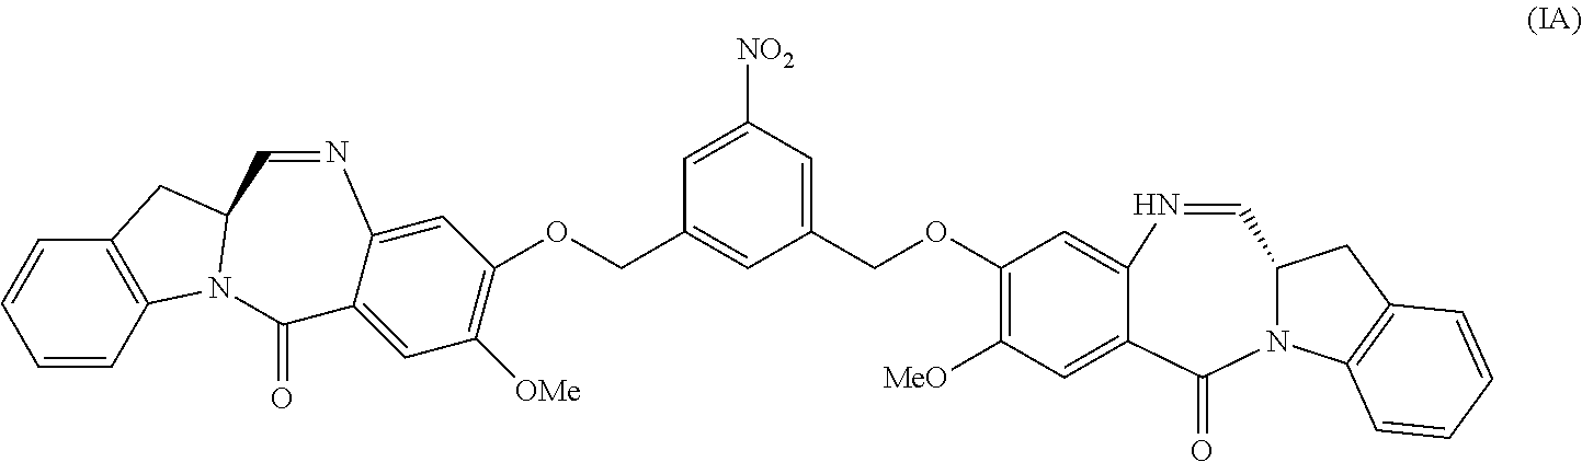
C1=NC2=CC(OCC3=CC([NO2])=CC(COC4=C([OMe])C=C5C(=C4)N=CC4CC6=C(C=CC=C6)N4C5=O)=C3)=C([MeO])C=C2C(=O)N2C1CC1=C2C=CC=C1
